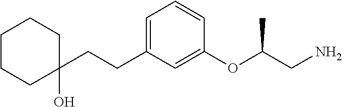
C1=C(CCC2(O)CCCCC2)C=C(OC(CN)C)C=C1
